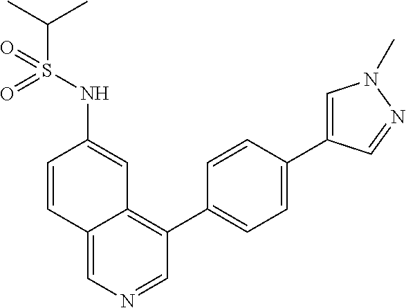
C1(C2=CC=C(C3=CN(C)N=C3)C=C2)=C2C(=CN=C1)C=CC(NS(=O)(C(C)C)=O)=C2
